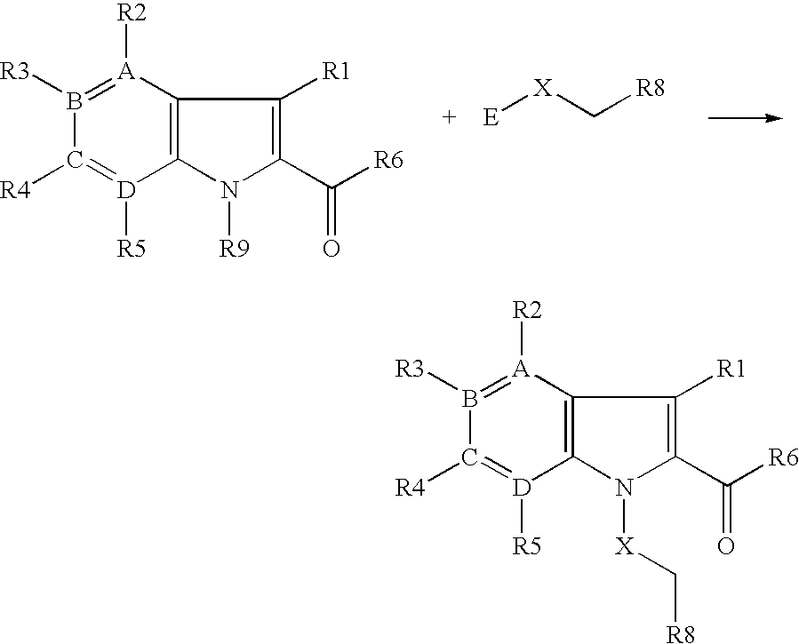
C12=C(N([R9])C(C([R6])=O)=C1[R1])[D]([R5])=C([R4])B([R3])=[A]2[R2].[+    E][X]C[R8].C12=C(N([X]C[R8])C(C([R6])=O)=C1[R1])[D]([R5])=C([R4])B([R3])=[A]2[R2]
